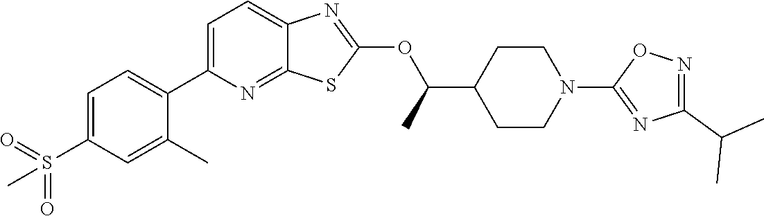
C1=C(C2=CC=C(S(C)(=O)=O)C=C2C)N=C2C(=C1)N=C(OC(C1CCN(C3=NC(C(C)C)=NO3)CC1)C)S2
